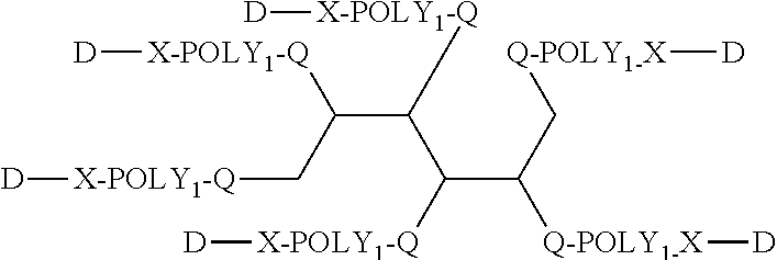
[X-POLY1-Q](CC(C(C(C([Q-POLY1-X][D])C[Q-POLY1-X][D])[X-POLY1-Q][D])[X-POLY1-Q][D])[X-POLY1-Q][D])[D]
